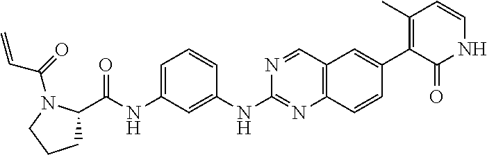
C1=C(NC(C2CCCN2C(=O)C=C)=O)C=C(NC2=NC3=C(C=N2)C=C(C2=C(C)C=CNC2=O)C=C3)C=C1
